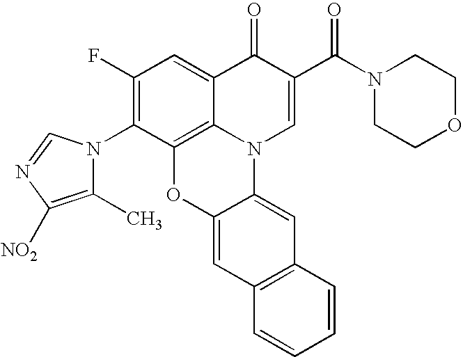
C12=C3C(=CC(F)=C1N1C(C)=C([NO2])N=C1)C(=O)C(C(N1CCOCC1)=O)=CN3C1=CC3=C(C=C1O2)C=CC=C3
